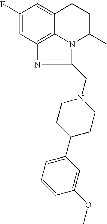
C1(F)=CC2=C3C(=C1)CCC(C)N3C(CN1CCC(C3=CC=CC(OC)=C3)CC1)=N2
